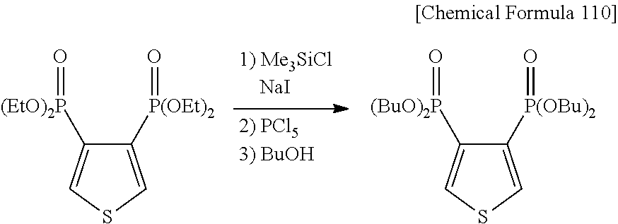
C1([P(OEt)2]=O)=CSC=C1[(EtO)2P]=O.C1([P(OBu)2]=O)=CSC=C1[(BuO)2P]=O
